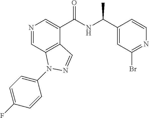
N1=CC2=C(C(C(NC(C3=CC(Br)=NC=C3)C)=O)=C1)C=NN2C1=CC=C(F)C=C1
